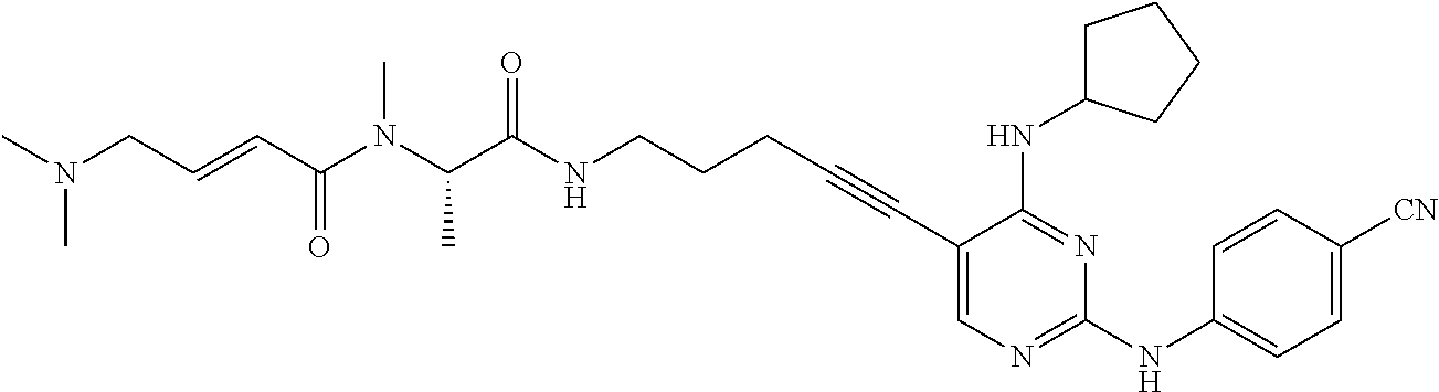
C1(C#CCCCNC(C(N(C(C=CCN(C)C)=O)C)C)=O)=CN=C(NC2=CC=C([CN])C=C2)N=C1NC1CCCC1
